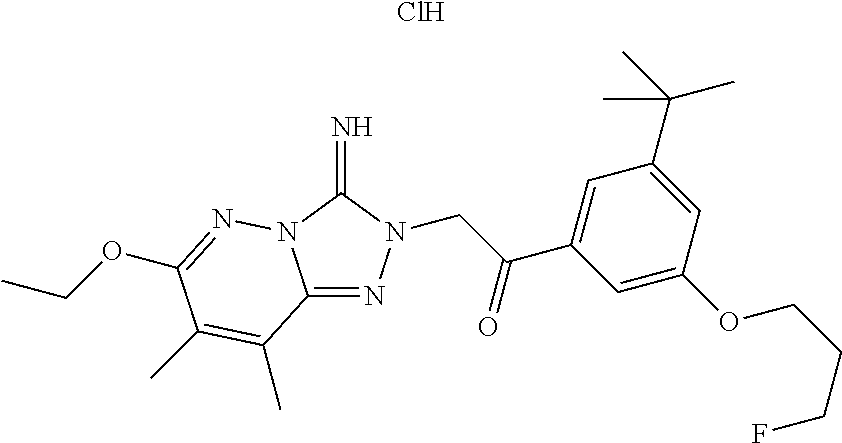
Cl.C12=NN(CC(C3=CC(C(C)(C)C)=CC(OCCCF)=C3)=O)C(=N)N1N=C(OCC)C(C)=C2C
